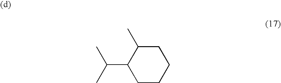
C1C(C)C(C(C)C)CCC1
